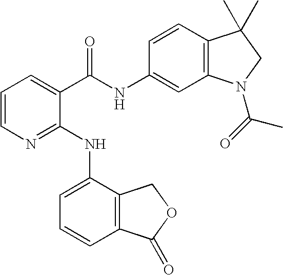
C1=CN=C(NC2=CC=CC3=C2COC3=O)C(C(NC2=CC3=C(C=C2)C(C)(C)CN3C(=O)C)=O)=C1
